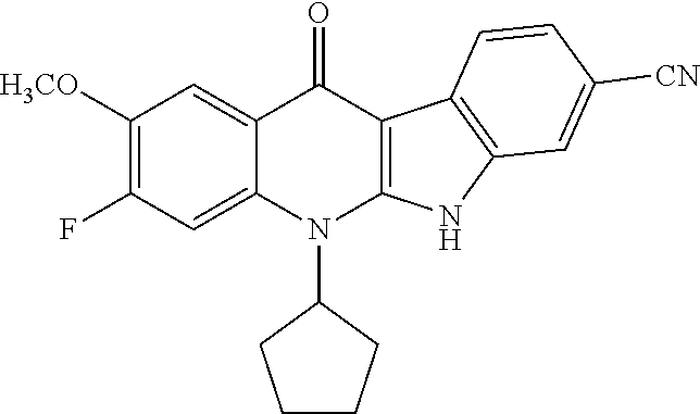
FC1=C([H3CO])C=C2C(=C1)N(C1CCCC1)C1=C(C2=O)C2=C(N1)C=C([CN])C=C2
